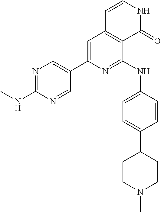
N1=C(NC)N=CC(C2=CC3=C(C(NC4=CC=C(C5CCN(C)CC5)C=C4)=N2)C(=O)NC=C3)=C1
